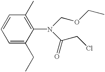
C1=CC=C(CC)C(N(COCC)C(CCl)=O)=C1C
